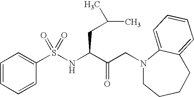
S(NC(C(CN1CCCCC2=CC=CC=C12)=O)CC(C)C)(=O)(C1=CC=CC=C1)=O
